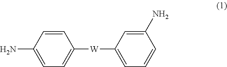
C1=CC(N)=CC=C1[W]C1=CC=CC(N)=C1
